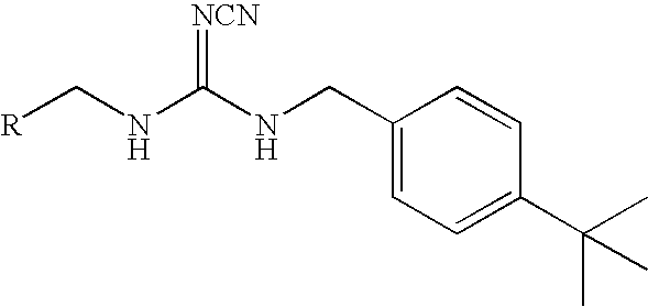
C1(CNC(NC[R])=[NCN])=CC=C(C(C)(C)C)C=C1
